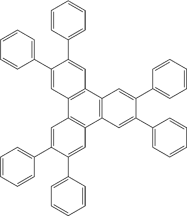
C1=CC(C2=CC3=C(C=C2C2=CC=CC=C2)C2=C(C4=C3C=C(C3=CC=CC=C3)C(C3=CC=CC=C3)=C4)C=C(C3=CC=CC=C3)C(C3=CC=CC=C3)=C2)=CC=C1
